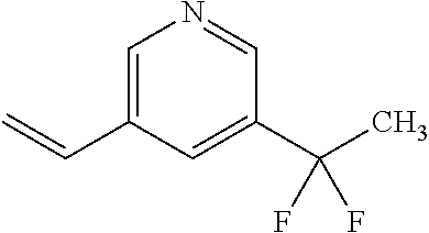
C(C1=CN=CC(C(C)(F)F)=C1)=C
